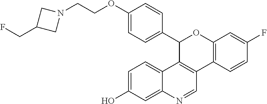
C1=C(O)C=C2C(=C1)C1=C(C=N2)C2=C(OC1C1=CC=C(OCCN3CC(CF)C3)C=C1)C=C(F)C=C2
